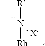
CN(C)([R])[Rh].[ X-]
